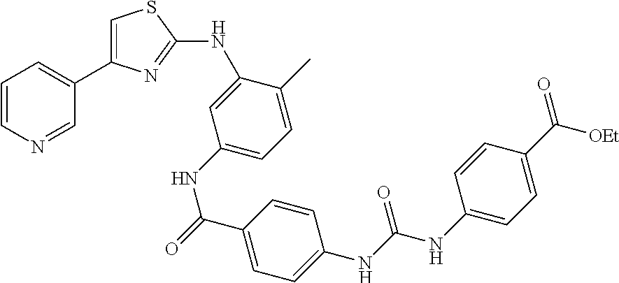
C1=CN=CC(C2=CSC(NC3=CC(NC(C4=CC=C(NC(NC5=CC=C(C([OEt])=O)C=C5)=O)C=C4)=O)=CC=C3C)=N2)=C1
